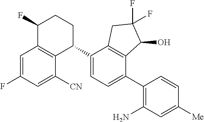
C1=C(F)C=C([CN])C2=C1C(F)CCC2C1=CC=C(C2=C(N)C=C([Me])C=C2)C2=C1CC(F)(F)C2O
